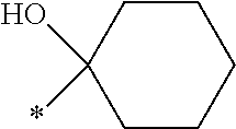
C1CC(O)(*)CCC1
